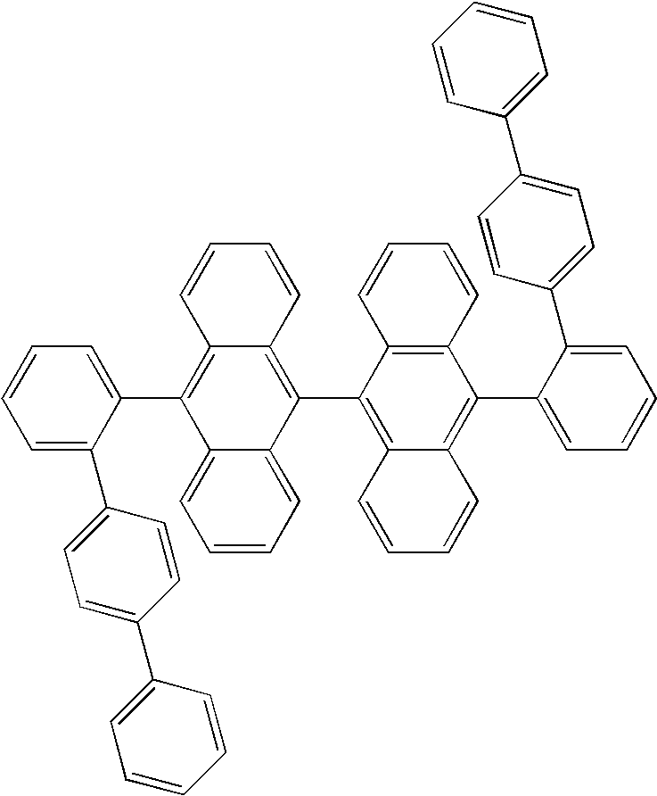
C1=CC2=C(C3=C4C(=C(C5=CC=CC=C5C5=CC=C(C6=CC=CC=C6)C=C5)C5=C3C=CC=C5)C=CC=C4)C3=CC=CC=C3C(C3=CC=CC=C3C3=CC=C(C4=CC=CC=C4)C=C3)=C2C=C1
